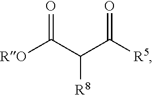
[RO]C(C([R8])C([R5])=O)=O
